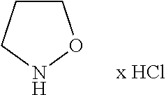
C1CCNO1
